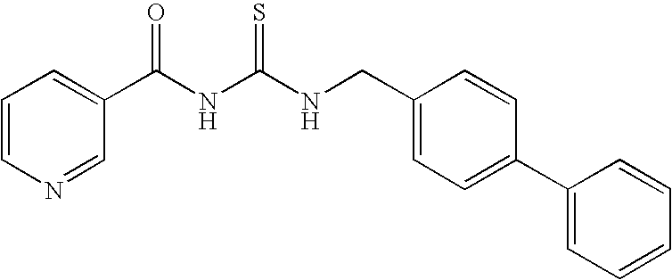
C1(C(NC(NCC2=CC=C(C3=CC=CC=C3)C=C2)=S)=O)=CC=CN=C1
